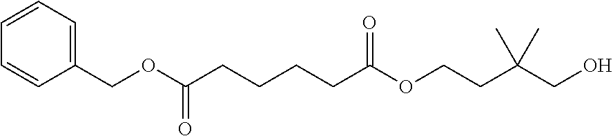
C1=CC(COC(CCCCC(OCCC(CO)(C)C)=O)=O)=CC=C1
